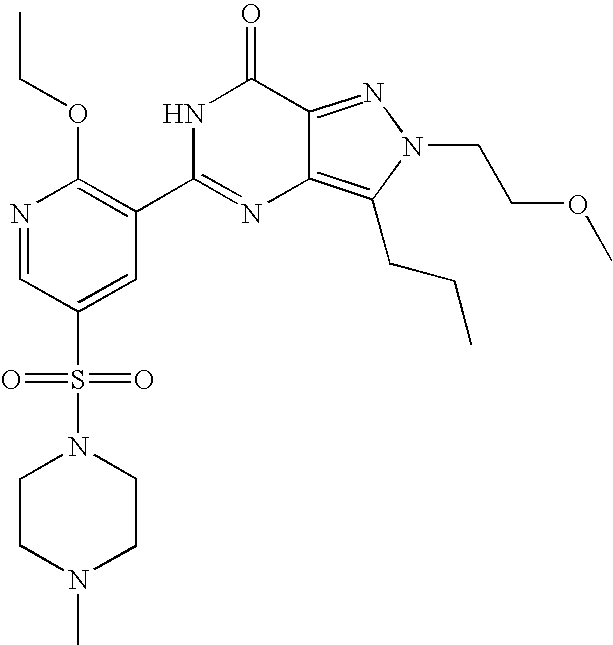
N1=CC(S(N2CCN(C)CC2)(=O)=O)=CC(C2=NC3=C(CCC)N(CCOC)N=C3C(=O)N2)=C1OCC
